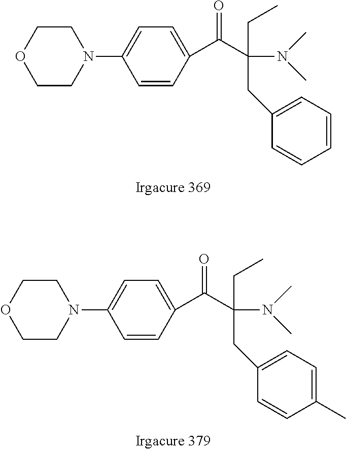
C1CN(C2=CC=C(C(C(CC)(N(C)C)CC3=CC=CC=C3)=O)C=C2)CCO1.C1CN(C2=CC=C(C(C(CC)(N(C)C)CC3=CC=C(C)C=C3)=O)C=C2)CCO1
